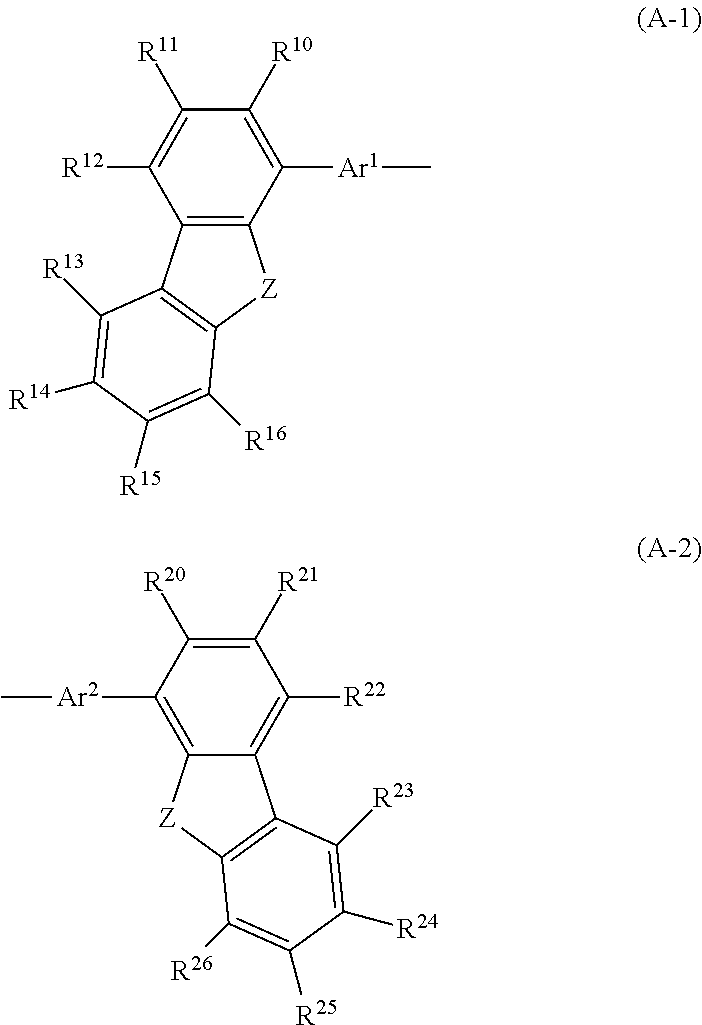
C12=C(C([Ar1]C)=C([R10])C([R11])=C1[R12])[Z]C1=C2C([R13])=C([R14])C([R15])=C1[R16].C12=C([Ar2]C)C([R20])=C([R21])C([R22])=C1C1=C([Z]2)C([R26])=C([R25])C([R24])=C1[R23]
